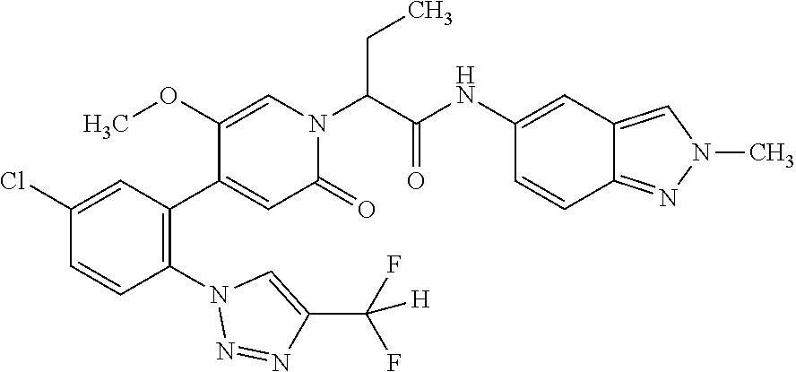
C1(Cl)=CC(C2=CC(=O)N(C(C(NC3=CC4=CN(C)N=C4C=C3)=O)CC)C=C2OC)=C(N2N=NC(C([H])(F)F)=C2)C=C1
